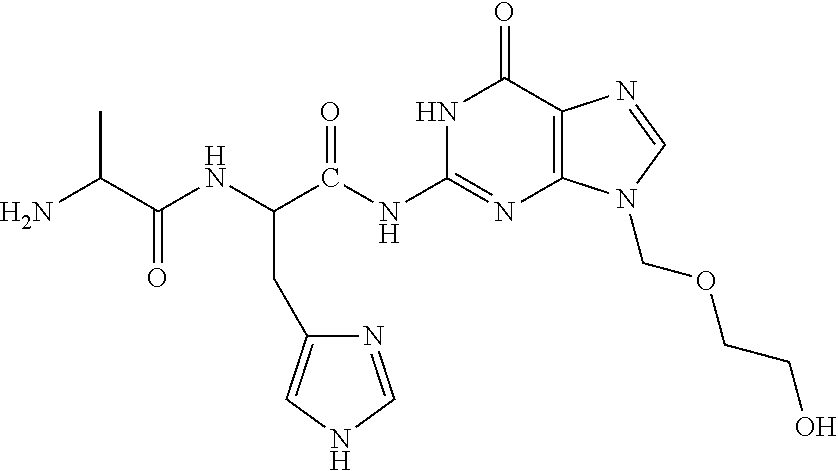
NC(C(NC(C(NC1=NC2=C(C(=O)N1)N=CN2COCCO)=O)CC1=CNC=N1)=O)C
